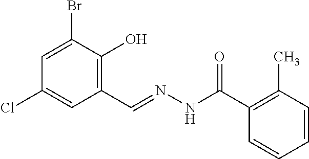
C1=C(Br)C(O)=C(C=NNC(C2=C(C)C=CC=C2)=O)C=C1Cl
